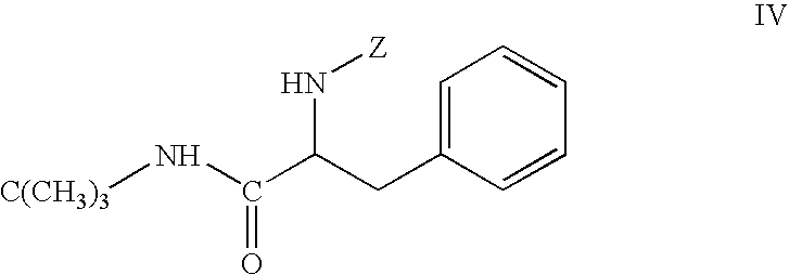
C1=C(CC(N[Z])C(N[C(CH3)3])=O)C=CC=C1
